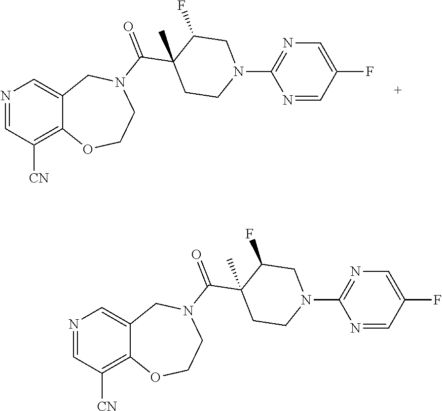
C1=NC=C2C(=C1[CN])OCCN(C(C1(C)CCN(C3=NC=C(F)C=N3)CC1F)=O)C2.C1=NC=C2C(=C1[CN])OCCN(C(C1(C)CCN(C3=NC=C(F)C=N3)CC1F)=O)C2
